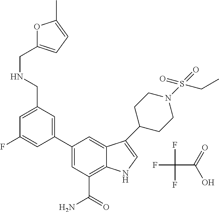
FC(C(=O)O)(F)F.C1=C(CNCC2=CC=C(C)O2)C=C(C2=CC(C(=O)N)=C3C(=C2)C(C2CCN(S(=O)(=O)CC)CC2)=CN3)C=C1F
